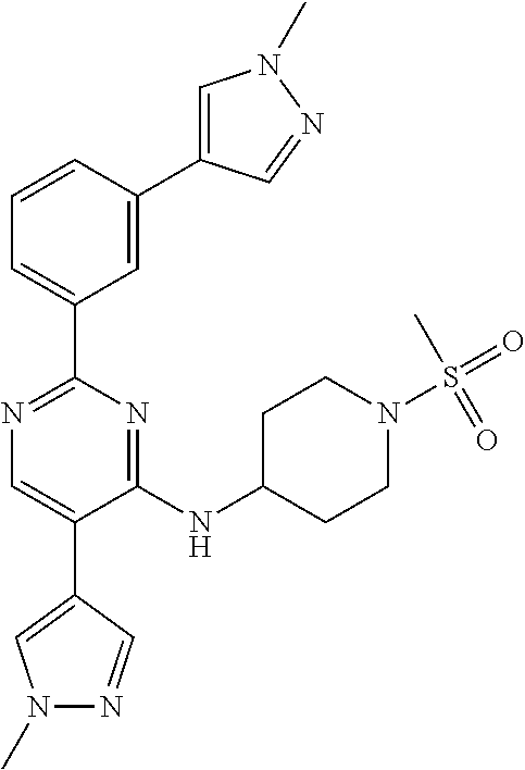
C1(NC2CCN(S(=O)(C)=O)CC2)=NC(C2=CC=CC(C3=CN(C)N=C3)=C2)=NC=C1C1=CN(C)N=C1
